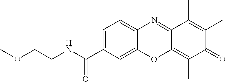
C1=C(C(NCCOC)=O)C=C2C(=C1)N=C1C(=C(C)C(=O)C(C)=C1C)O2
